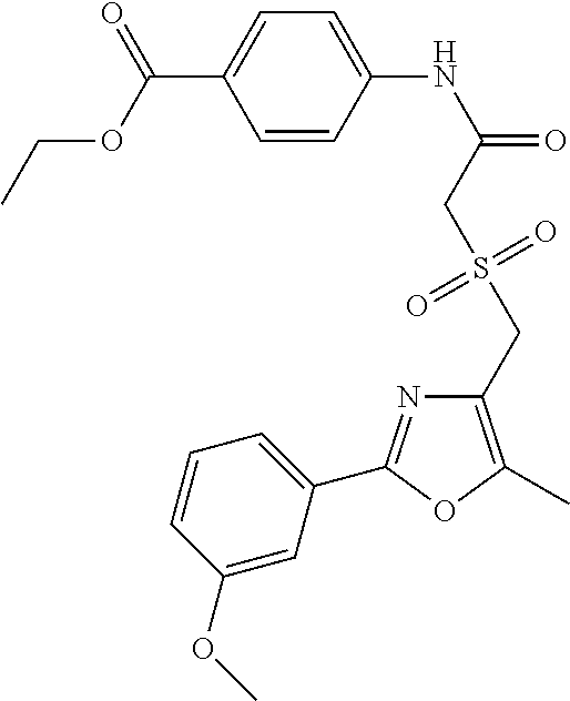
C1=CC(NC(=O)CS(CC2=C(C)OC(C3=CC=CC(OC)=C3)=N2)(=O)=O)=CC=C1C(OCC)=O
